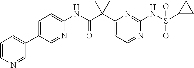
C1(C(C(NC2=CC=C(C3=CC=CN=C3)C=N2)=O)(C)C)=CC=NC(NS(C2CC2)(=O)=O)=N1
